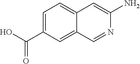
C1=C(C(O)=O)C=C2C(=C1)C=C(N)N=C2
